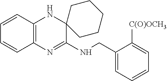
C1=CC2=C(C=C1)N=C(NCC1=CC=CC=C1[C(O)OCH3])C1(N2)CCCCC1
